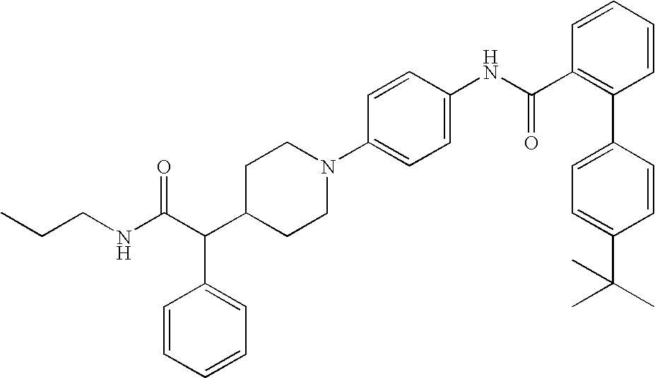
N1(C2=CC=C(NC(C3=C(C4=CC=C(C(C)(C)C)C=C4)C=CC=C3)=O)C=C2)CCC(C(C(NCCC)=O)C2=CC=CC=C2)CC1
